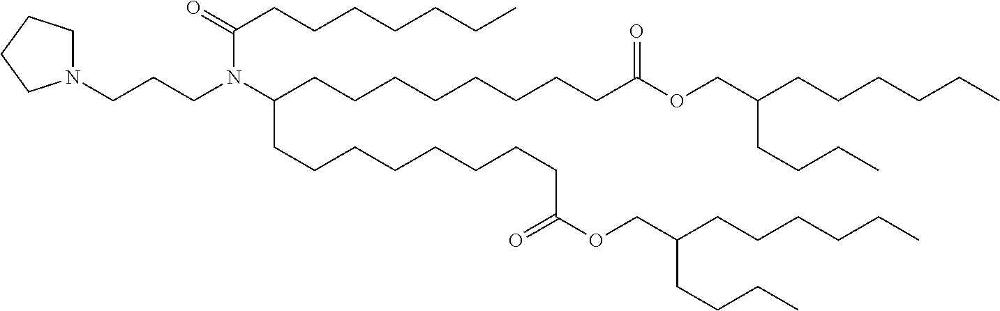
N1(CCCN(C(CCCCCCCCC(OCC(CCCCCC)CCCC)=O)CCCCCCCCC(=O)OCC(CCCCCC)CCCC)C(CCCCCCC)=O)CCCC1
